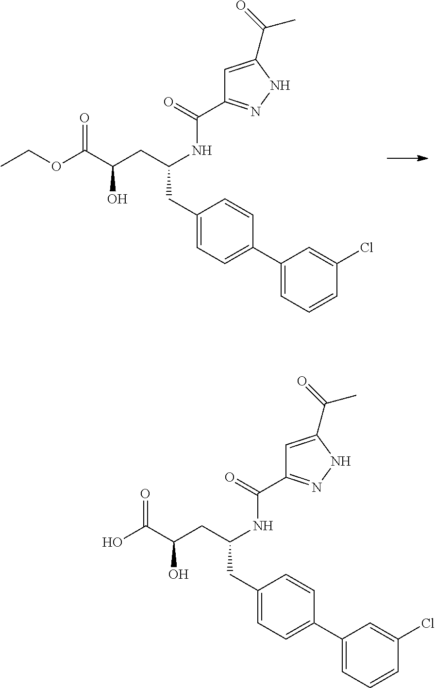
O(C(C(CC(NC(C1=NNC(C(=O)C)=C1)=O)CC1=CC=C(C2=CC=CC(Cl)=C2)C=C1)O)=O)CC.OC(C(CC(NC(C1=NNC(C(=O)C)=C1)=O)CC1=CC=C(C2=CC=CC(Cl)=C2)C=C1)O)=O
